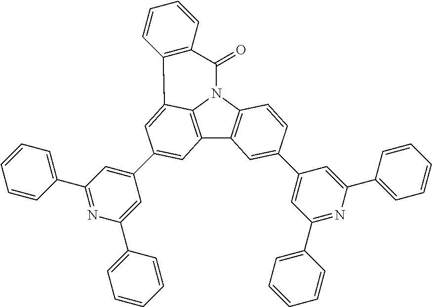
C12=C3N(C4=C1C=C(C1=CC(C5=CC=CC=C5)=NC(C5=CC=CC=C5)=C1)C=C4)C(=O)C1=C(C3=CC(C3=CC(C4=CC=CC=C4)=NC(C4=CC=CC=C4)=C3)=C2)C=CC=C1
